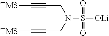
N(S([OLi])(=O)=O)(CC#C[TMS])CC#C[TMS]
